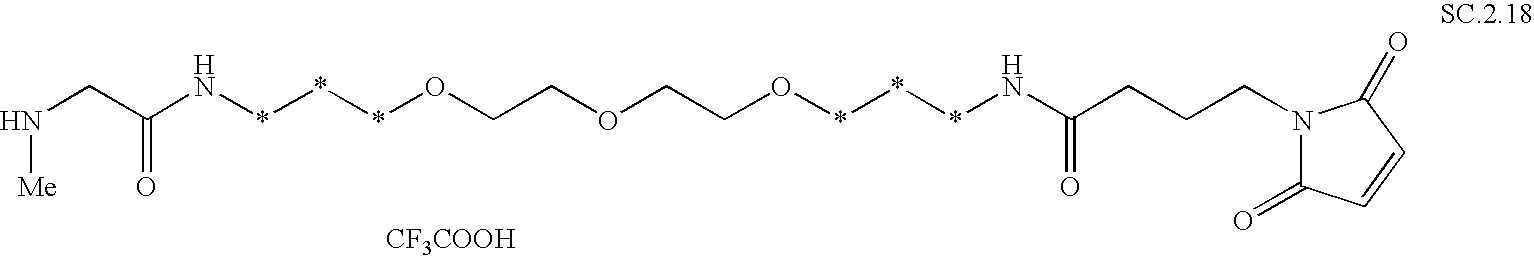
N(***OCCOCCO***NC(CCCN1C(=O)C=CC1=O)=O)C(CN[Me])=O.[CF3COOH]
